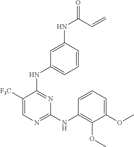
C1([F3C])=CN=C(NC2=C(OC)C(OC)=CC=C2)N=C1NC1=CC=CC(NC(=O)C=C)=C1
